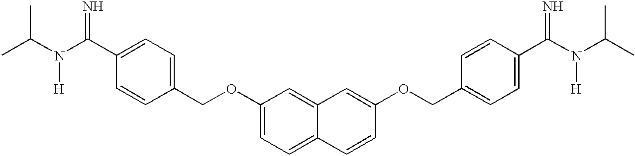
C1(COC2=CC=C3C(=C2)C=C(OCC2=CC=C(C(N(C(C)C)[H])=N)C=C2)C=C3)=CC=C(C(N(C(C)C)[H])=N)C=C1
